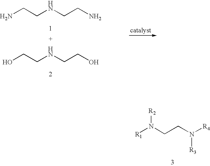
NCCNCCN.OCCNCCO.[R1]N(CCN([R4])[R3])[R2]
